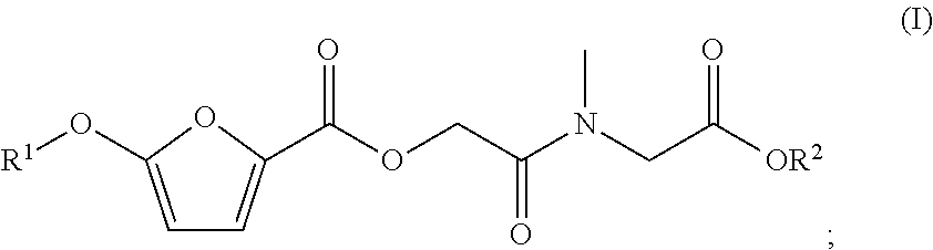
C1=C(O[R1])OC(C(OCC(N(CC([OR2])=O)C)=O)=O)=C1
